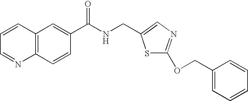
C1=CC=NC2=C1C=C(C(NCC1=CN=C(OCC3=CC=CC=C3)S1)=O)C=C2
